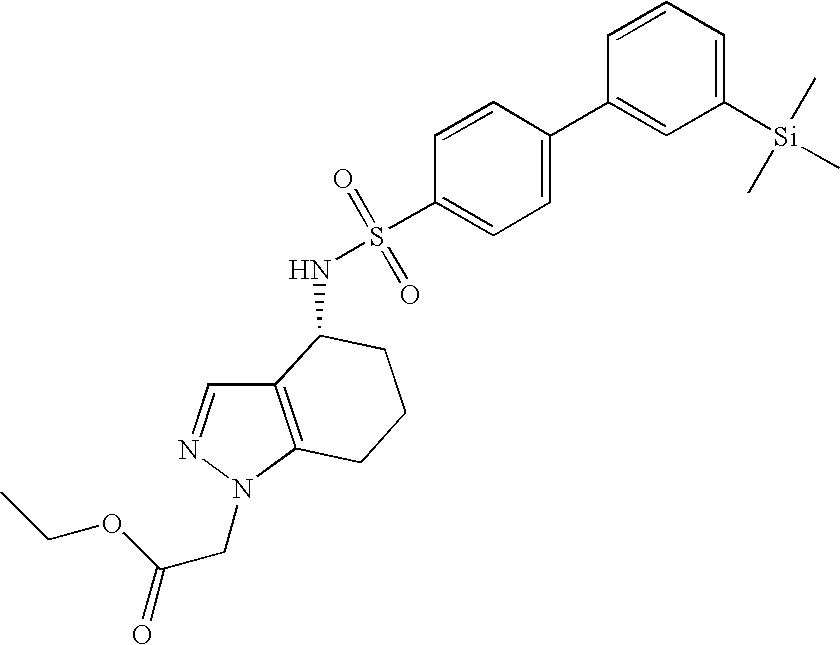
C12=C(N(CC(OCC)=O)N=C1)CCCC2NS(=O)(=O)C1=CC=C(C2=CC([Si](C)(C)C)=CC=C2)C=C1
